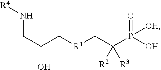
C(C(C[R1]CC(P(O)(=O)[OH])([R2])[R3])O)N[R4]
